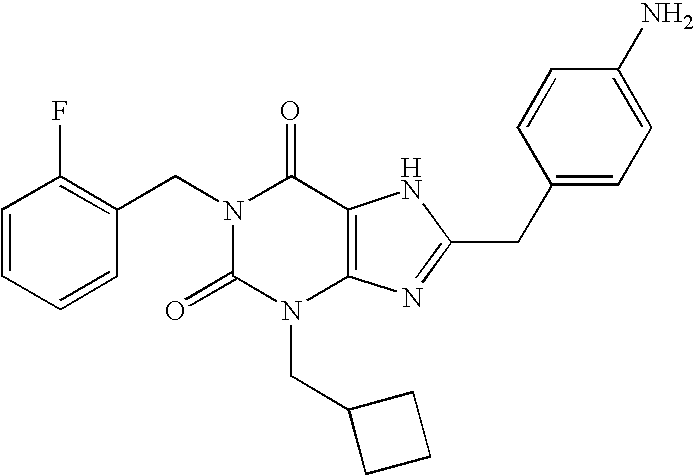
N1(CC2=C(F)C=CC=C2)C(=O)N(CC2CCC2)C2=C(C1=O)NC(CC1=CC=C(N)C=C1)=N2
